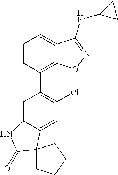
C1=CC(C2=C(Cl)C=C3C(=C2)NC(=O)C32CCCC2)=C2C(=C1)C(NC1CC1)=NO2
